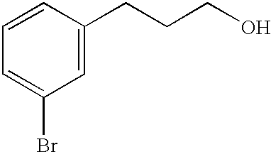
C1=C(Br)C=C(CCCO)C=C1
